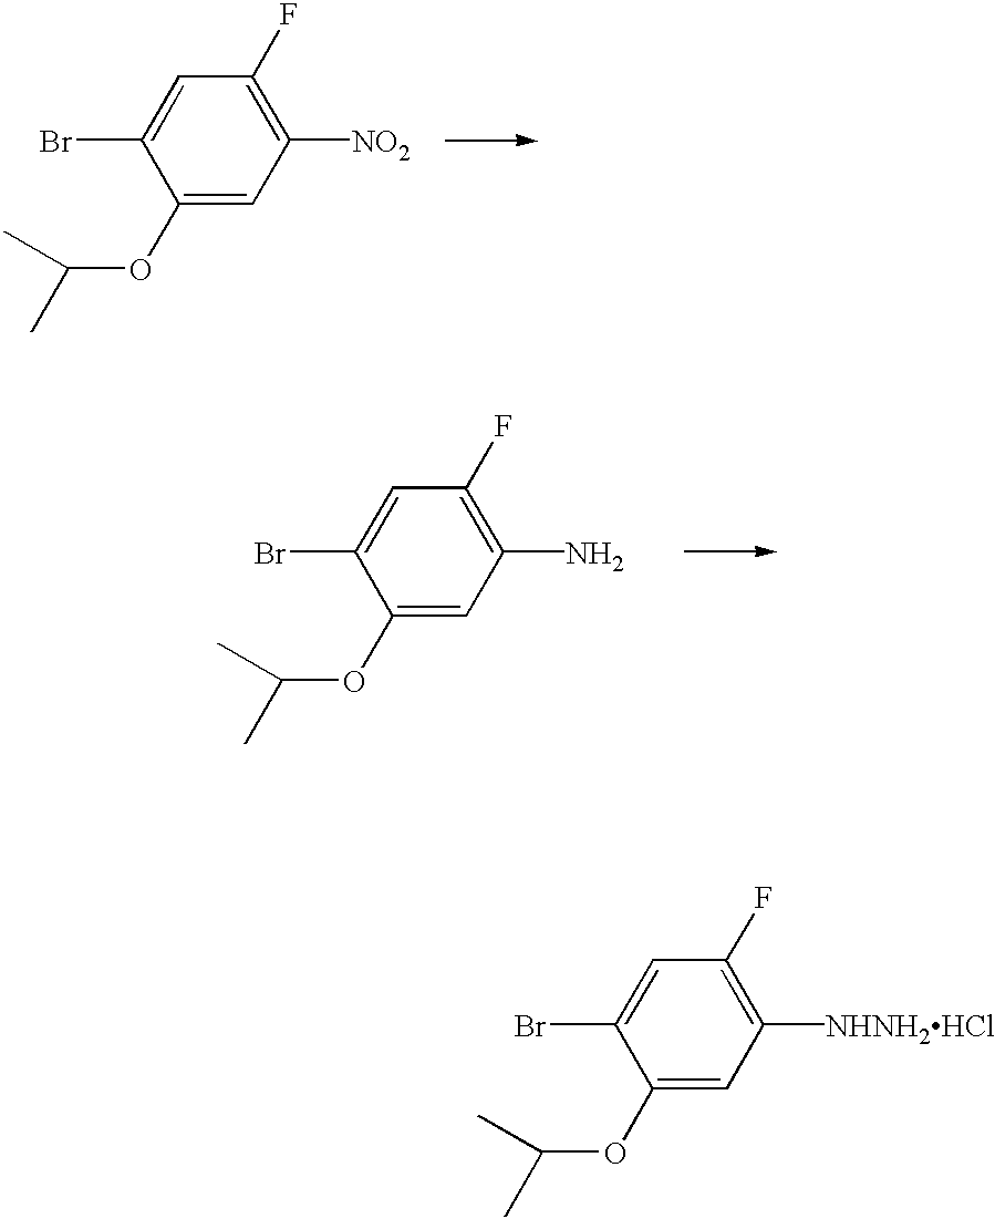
C1(OC(C)C)=CC([NO2])=C(F)C=C1Br.C1(OC(C)C)=CC([NHNH2HCl])=C(F)C=C1Br.C1(OC(C)C)=CC(N)=C(F)C=C1Br
